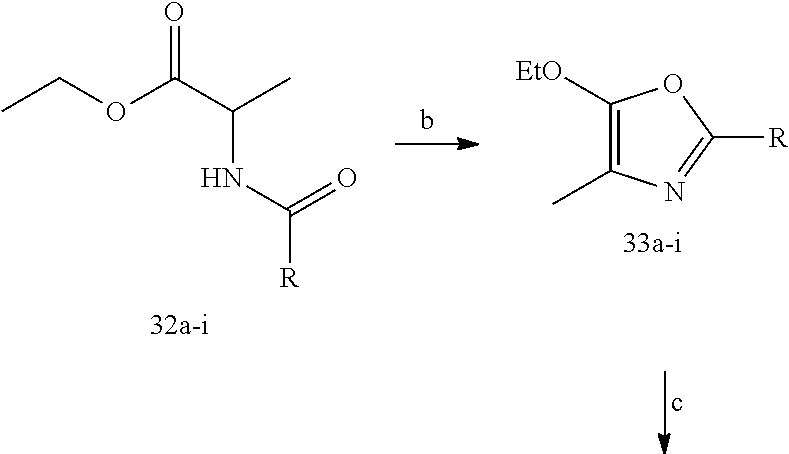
O=C(C(C)NC([R])=O)OCC.C1([EtO])=C(C)N=C([R])O1
